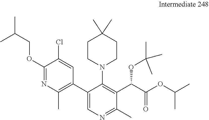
C1(OCC(C)C)=NC(C)=C(C2=CN=C(C)C(C(C(OC(C)C)=O)OC(C)(C)C)=C2N2CCC(C)(C)CC2)C=C1Cl
